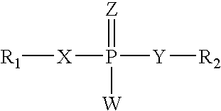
[X](P([Y][R2])(=[Z])[W])[R1]
